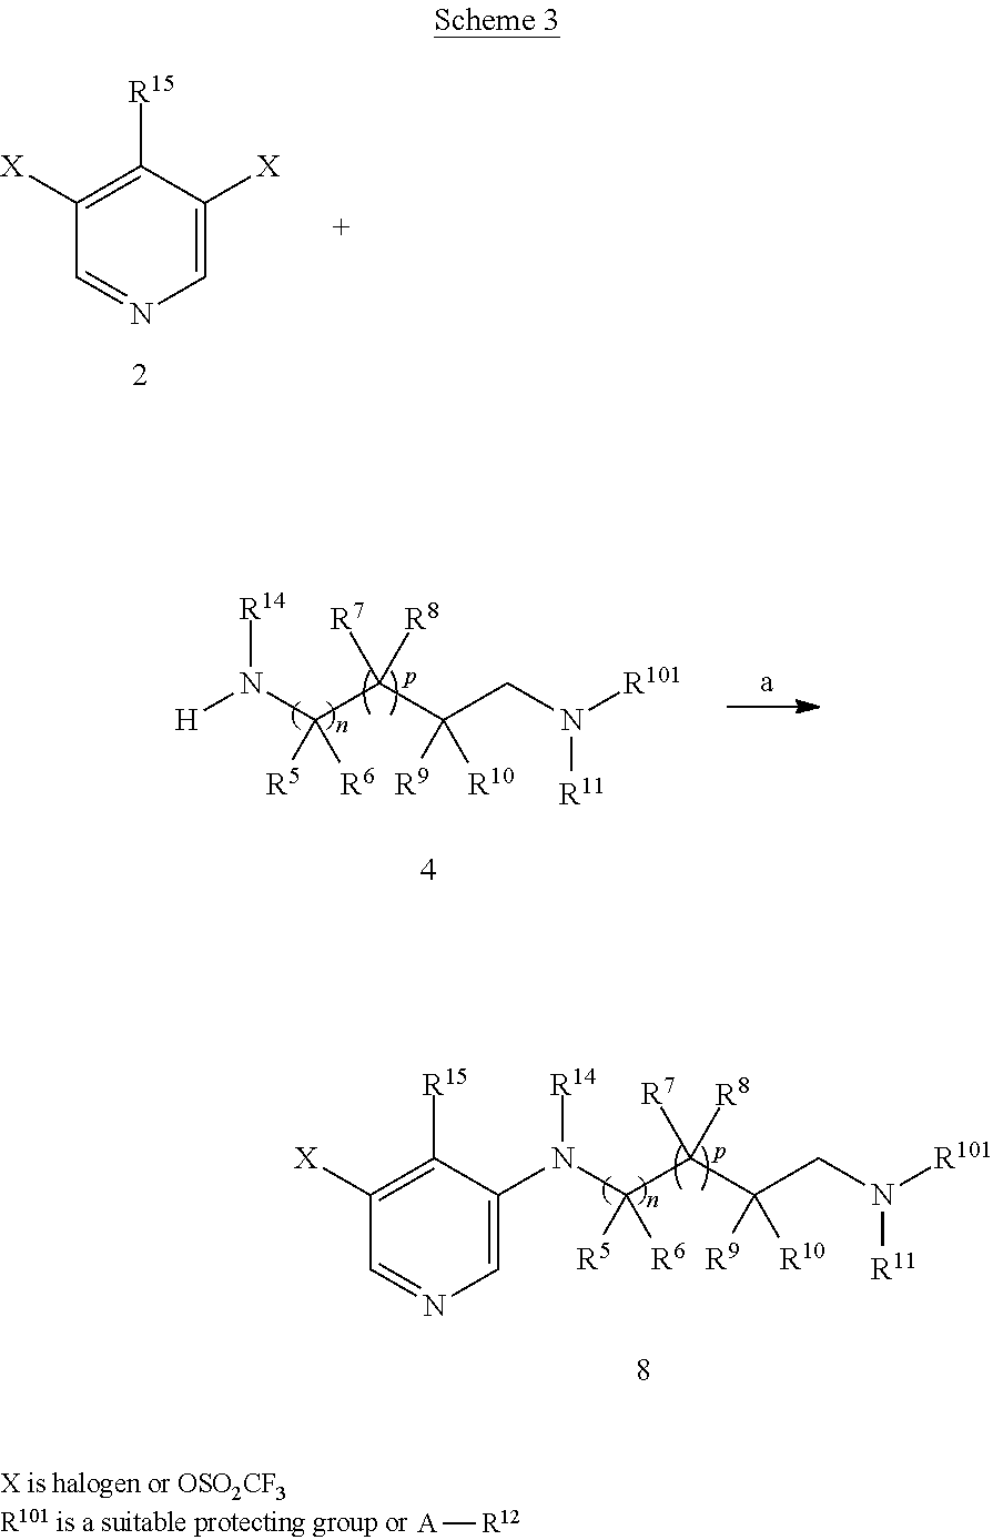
C1([R15])=C([X])C=NC=C1[X].[H]N(C(C(C(CN([R101])[R11])([R9])[R10])([R7])[R8])([R5])[R6])[R14].C1([R15])=C([X])C=NC=C1N(C(C(C(CN([R101])[R11])([R9])[R10])([R7])[R8])([R5])[R6])[R14].[A][R12]
